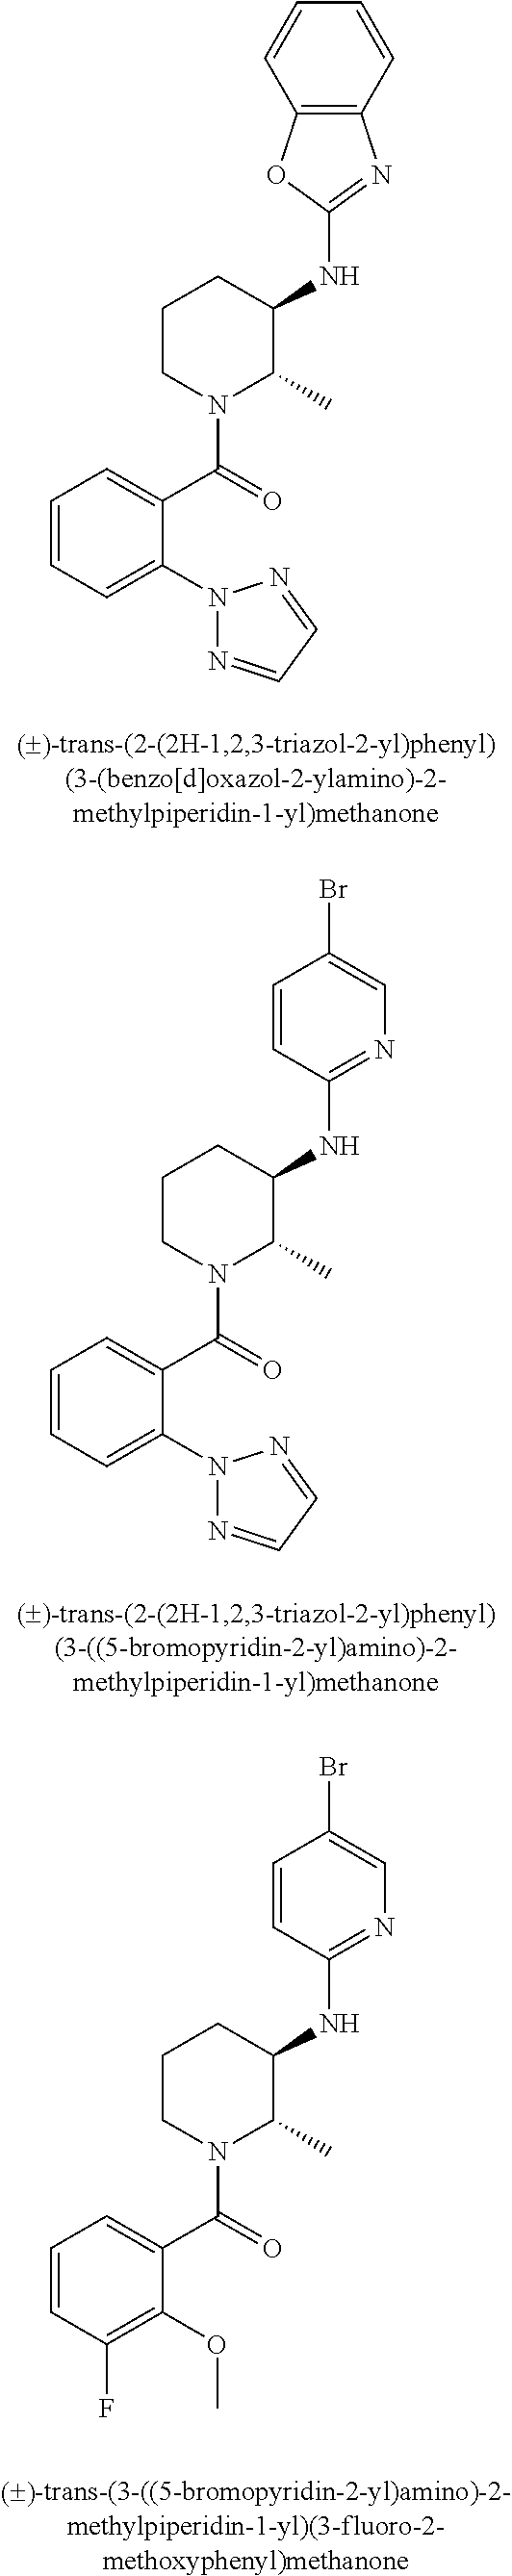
C1=CC=C(N2N=CC=N2)C(C(=O)N2C(C)C(NC3=NC4=C(O3)C=CC=C4)CCC2)=C1.C1=CC=C(N2N=CC=N2)C(C(=O)N2C(C)C(NC3=NC=C(Br)C=C3)CCC2)=C1.C1=CC(F)=C(OC)C(C(=O)N2C(C)C(NC3=NC=C(Br)C=C3)CCC2)=C1
